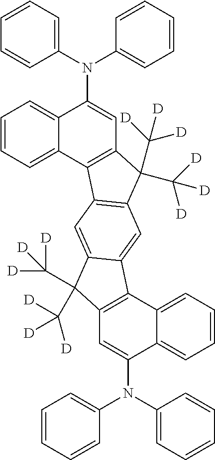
C1=CC=C2C(=C1)C(N(C1=CC=CC=C1)C1=CC=CC=C1)=CC1=C2C2=C(C1(C([D])([D])[D])C([D])([D])[D])C=C1C(=C2)C(C([D])([D])[D])(C([D])([D])[D])C2=C1C1=CC=CC=C1C(N(C1=CC=CC=C1)C1=CC=CC=C1)=C2
